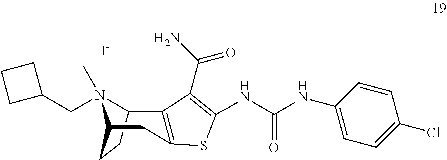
C12CCC(CC3=C1C(C(=O)N)=C(NC(NC1=CC=C(Cl)C=C1)=O)S3)N2(C)CC1CCC1.[I-]
